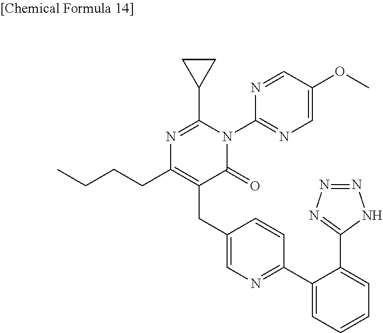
N1=C(C2CC2)N(C2=NC=C(OC)C=N2)C(=O)C(CC2=CN=C(C3=CC=CC=C3C3=NN=NN3)C=C2)=C1CCCC
